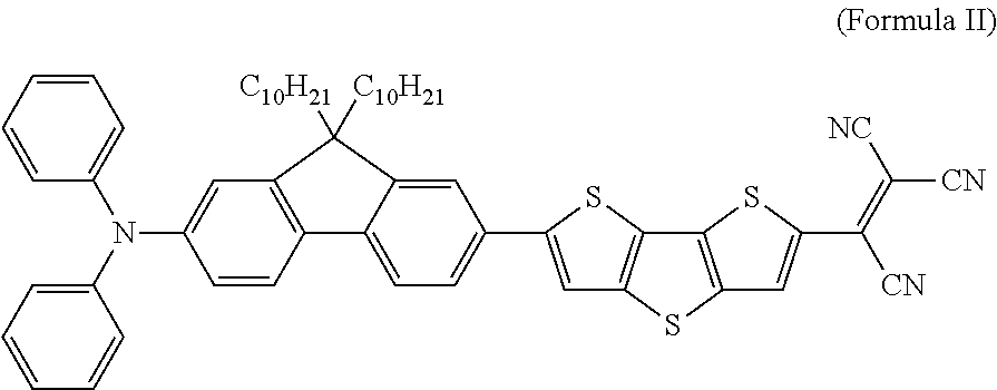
C1=CC=CC=C1N(C1=CC=CC=C1)C1=CC2=C(C=C1)C1=CC=C(C3=CC4=C(S3)C3=C(S4)C=C(C(=C([CN])[NC])[CN])S3)C=C1C2([C10H21])[C10H21]
